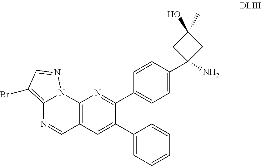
C12=C(C=C(C3=CC=CC=C3)C(C3=CC=C(C4(N)CC(O)(C)C4)C=C3)=N1)C=NC1=C(Br)C=NN21
